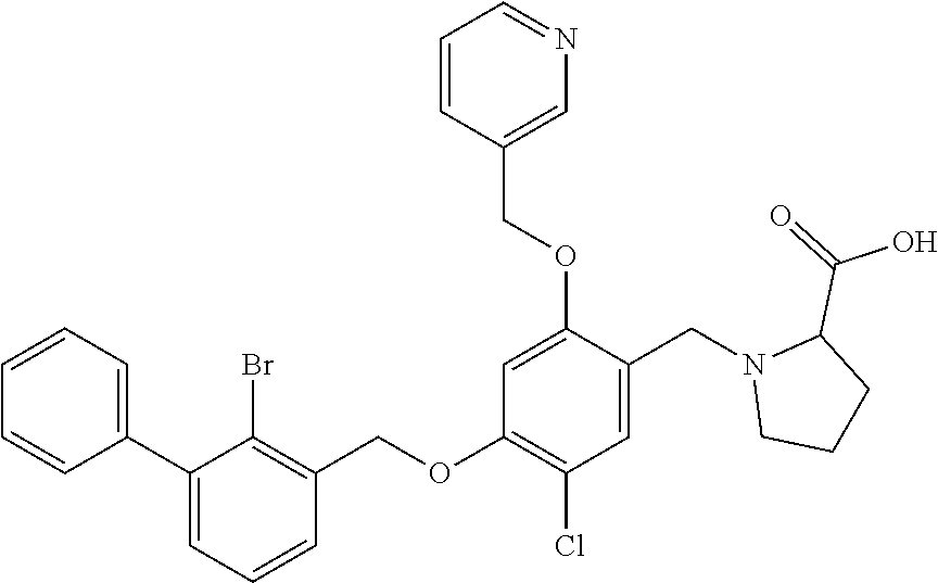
C1=CC=C(C2=CC=CC(COC3=C(Cl)C=C(CN4CCCC4C(=O)O)C(OCC4=CN=CC=C4)=C3)=C2Br)C=C1
